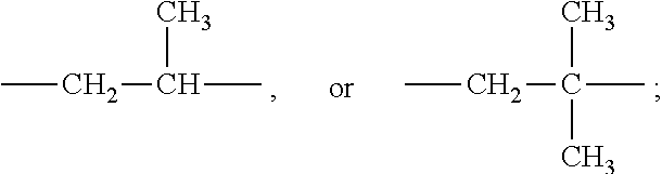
CCC(C)(C)C.CCC(C)C
